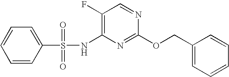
C1(F)=C(NS(C2=CC=CC=C2)(=O)=O)N=C(OCC2=CC=CC=C2)N=C1
